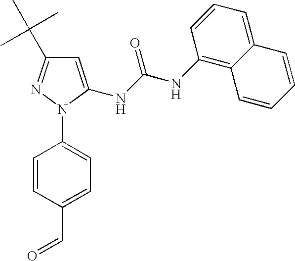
C1=C(NC(NC2=C3C(=CC=C2)C=CC=C3)=O)N(C2=CC=C(C=O)C=C2)N=C1C(C)(C)C
